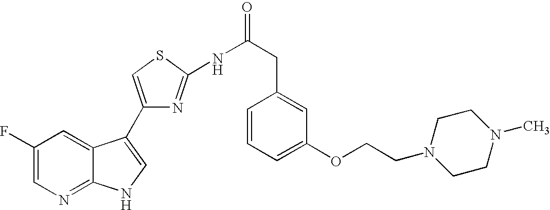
C1(F)=CN=C2C(=C1)C(C1=CSC(NC(CC3=CC(OCCN4CCN(C)CC4)=CC=C3)=O)=N1)=CN2
